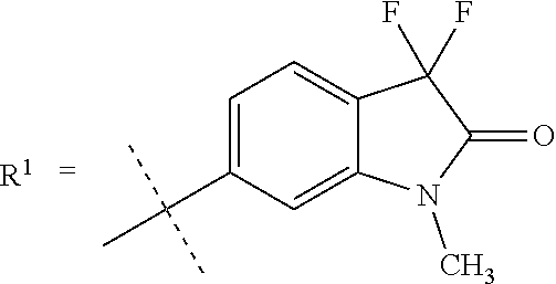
C1=C(C(C)(C)C)C=C2C(=C1)C(F)(F)C(=O)N2C.[R1]
